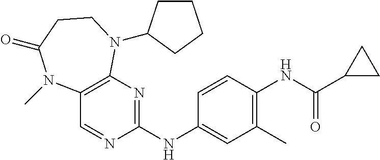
C1(NC2=CC(C)=C(NC(C3CC3)=O)C=C2)=NC2=C(C=N1)N(C)C(=O)CCN2C1CCCC1
